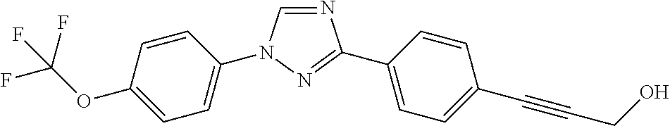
C1=CC(N2C=NC(C3=CC=C(C#CCO)C=C3)=N2)=CC=C1OC(F)(F)F
